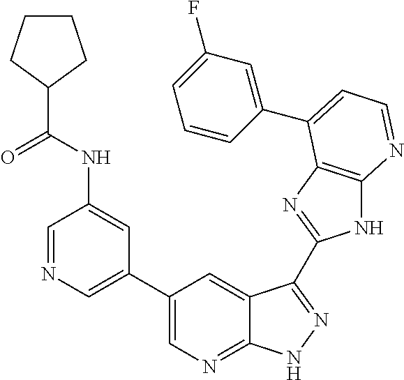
C1=NC=C(C2=CN=C3C(=C2)C(C2=NC4=C(N2)N=CC=C4C2=CC(F)=CC=C2)=NN3)C=C1NC(C1CCCC1)=O
